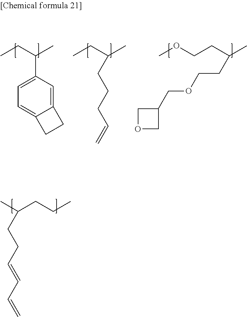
CC(CCC)CCC=CC=C.CCC(C)C1=CC=C2C(=C1)CC2.CCC(C)CCCC=C.C(CC(C)CCOCC1COC1)OC
